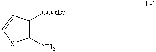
C1(N)=C([CO2tBu])C=CS1
